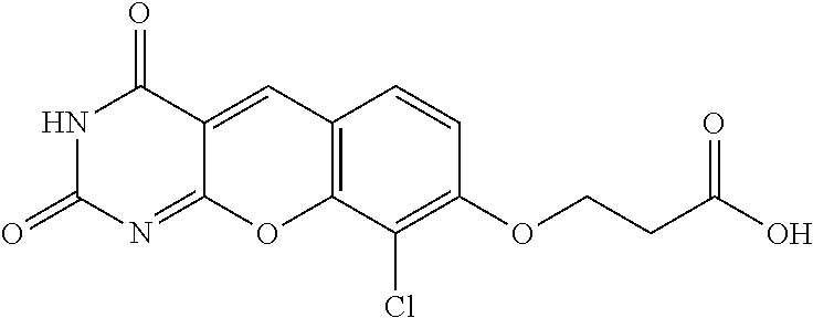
N1C(=O)N=C2C(=CC3=C(O2)C(Cl)=C(OCCC(O)=O)C=C3)C1=O
